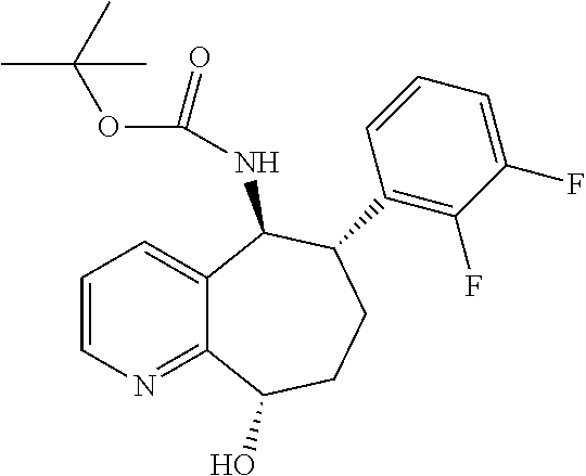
C1=CN=C2C(=C1)C(NC(OC(C)(C)C)=O)C(C1=C(F)C(F)=CC=C1)CCC2O
